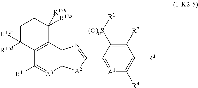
C12=C(C3=C(C([R11])=[A3]1)C([R17d])([R17c])CCC3([R17a])[R17b])N=C(C1=[A1]C([R4])=C([R3])C([R2])=C1[(O)nS][R1])[A2]2
